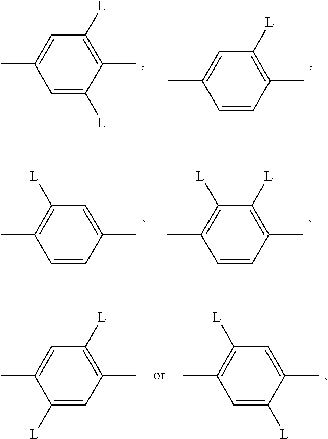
C1=C([L])C(C)=C([L])C=C1C.C1=CC(C)=C([L])C=C1C.C1=CC(C)=C([L])C([L])=C1C.C1=CC(C)=CC([L])=C1C.C1=C([L])C(C)=CC([L])=C1C.C1([L])=CC(C)=C([L])C=C1C
